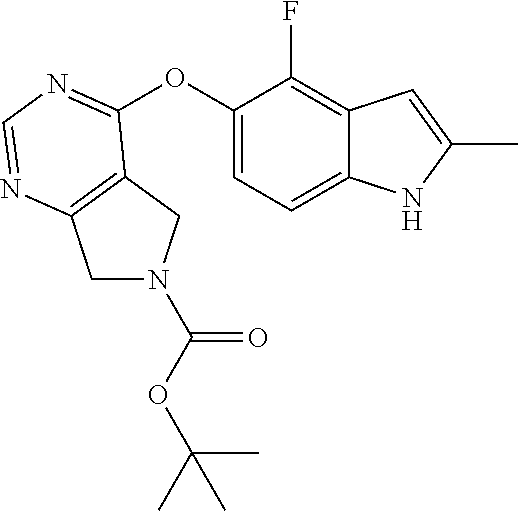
O(C1=CC=C2C(=C1F)C=C(C)N2)C1=NC=NC2=C1CN(C(=O)OC(C)(C)C)C2
